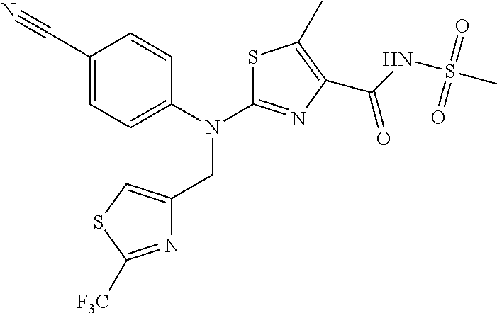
C1(C#N)=CC=C(N(C2=NC(C(NS(C)(=O)=O)=O)=C(C)S2)CC2=CSC([F3C])=N2)C=C1
